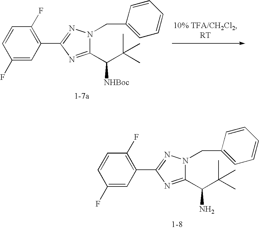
C1(F)=CC(C2=NN(CC3=CC=CC=C3)C(C(C(C)(C)C)[NHBoc])=N2)=C(F)C=C1.C1(F)=CC(C2=NN(CC3=CC=CC=C3)C(C(C(C)(C)C)N)=N2)=C(F)C=C1
